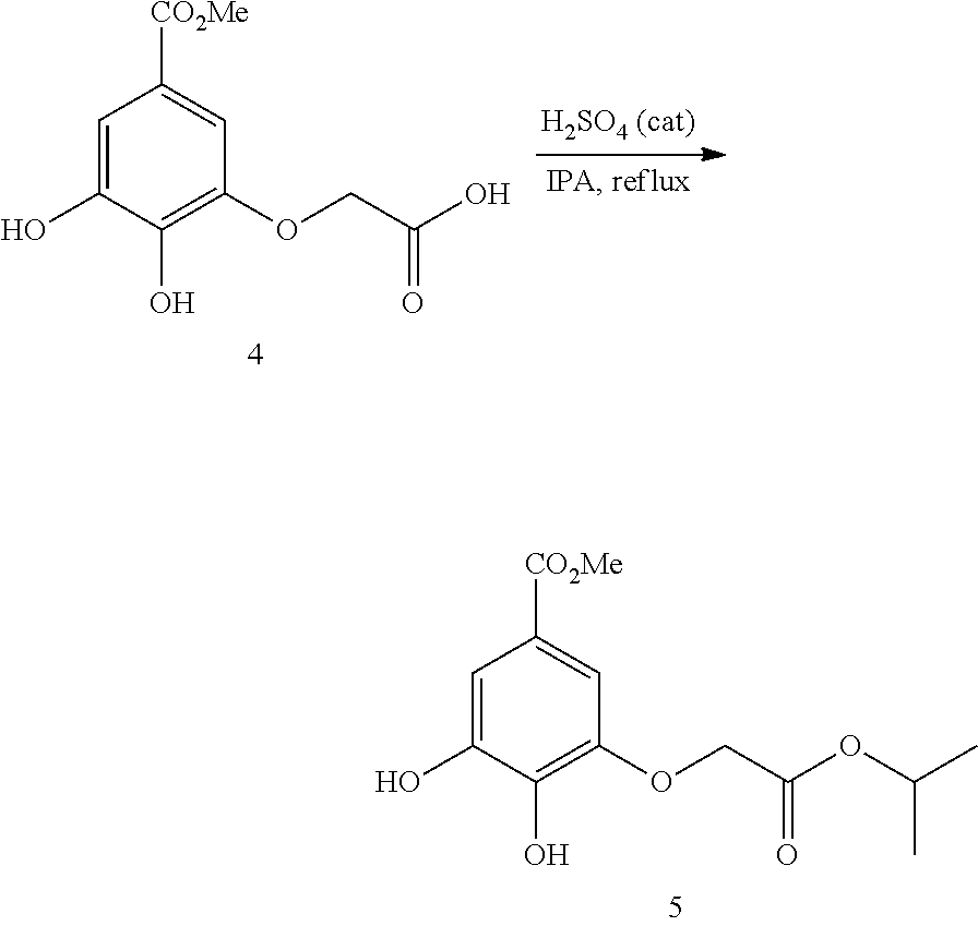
C1=C(O)C(O)=C(OCC(O)=O)C=C1[CO2Me].C1=C(O)C(O)=C(OCC(=O)OC(C)C)C=C1[CO2Me]
